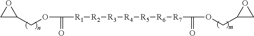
C1C(COC([R1][R2][R3][R4][R5][R6][R7]C(=O)OCC2CO2)=O)O1
